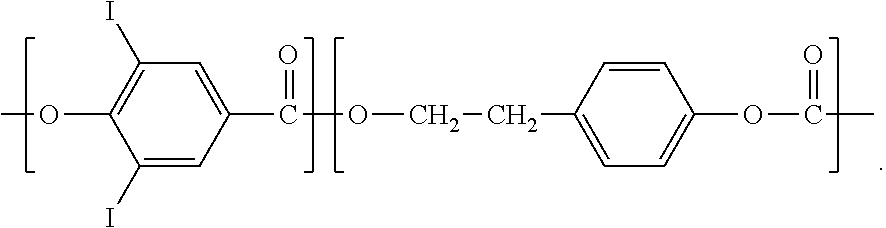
O(CCC1=CC=C(OC(C)=O)C=C1)C(=O)C1=CC(I)=C(OC)C(I)=C1
